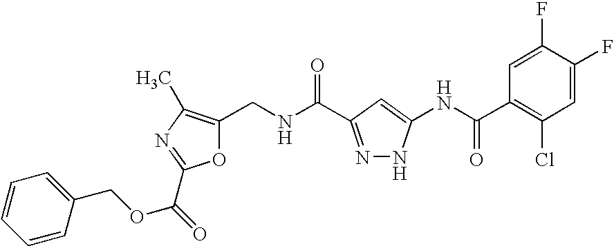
O1C(CNC(=O)C2=NNC(NC(C3=C(Cl)C=C(F)C(F)=C3)=O)=C2)=C(C)N=C1C(OCC1=CC=CC=C1)=O
